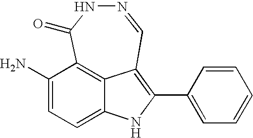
C1(N)=CC=C2C3=C1C(=O)NN=CC3=C(C1=CC=CC=C1)N2
